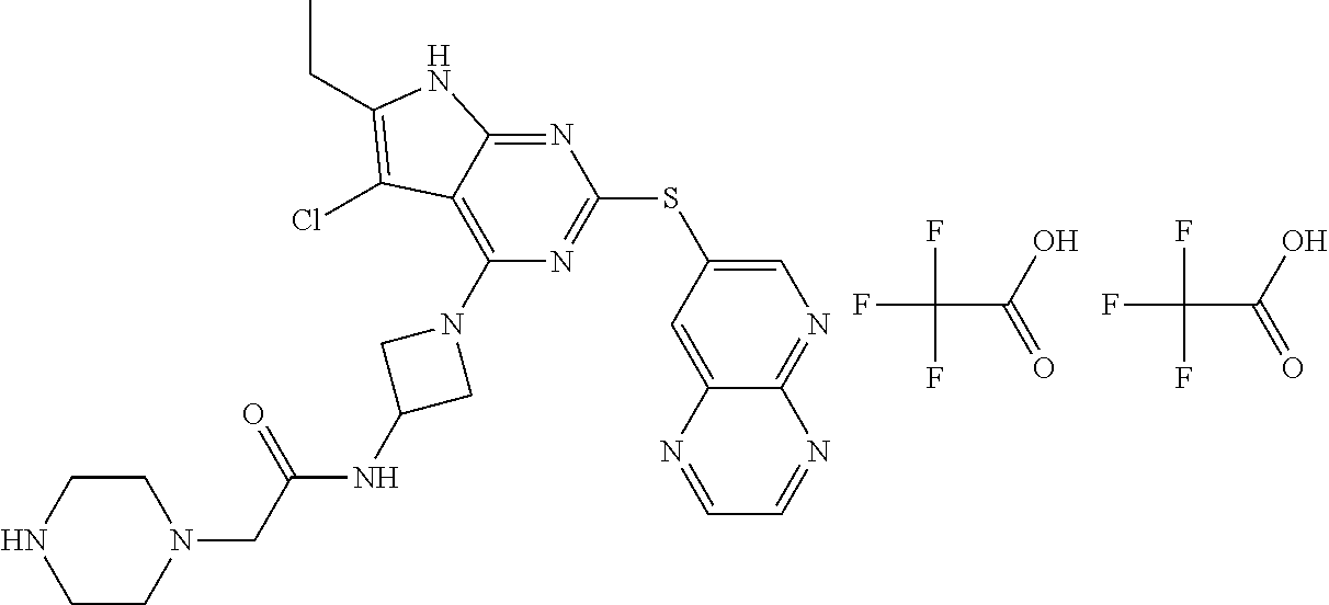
C1=C(SC2=NC(N3CC(NC(=O)CN4CCNCC4)C3)=C3C(=N2)NC(CC)=C3Cl)C=C2C(=N1)N=CC=N2.FC(C(=O)O)(F)F.FC(C(=O)O)(F)F
